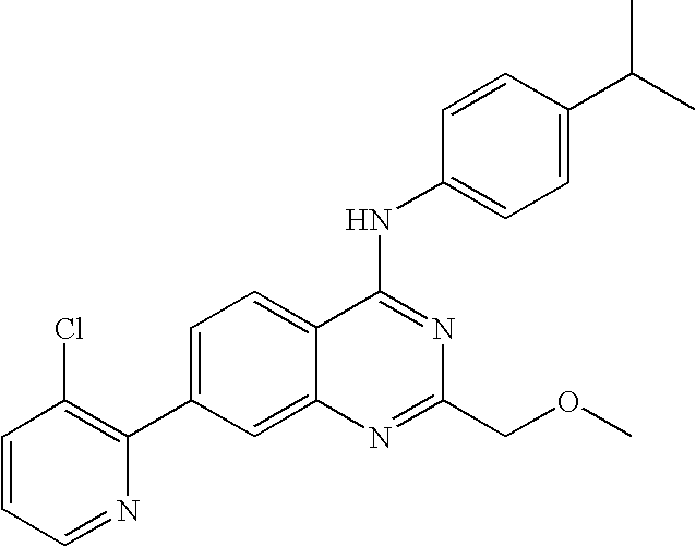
C1=CC=NC(C2=CC=C3C(=C2)N=C(COC)N=C3NC2=CC=C(C(C)C)C=C2)=C1Cl
